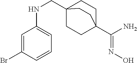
C1=C(Br)C=CC=C1NCC12CCC(C(=NO)N)(CC1)CC2
